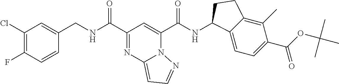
C1(Cl)=C(F)C=CC(CNC(C2=NC3=CC=NN3C(C(NC3C4=CC=C(C(OC(C)(C)C)=O)C(C)=C4CC3)=O)=C2)=O)=C1
